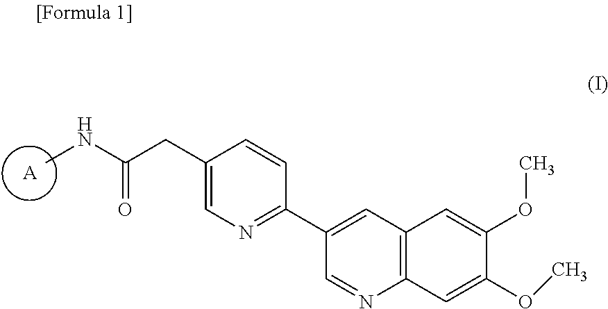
C1(CC(NC)=O)=CN=C(C2=CC3=C(N=C2)C=C(OC)C(OC)=C3)C=C1.[A]
